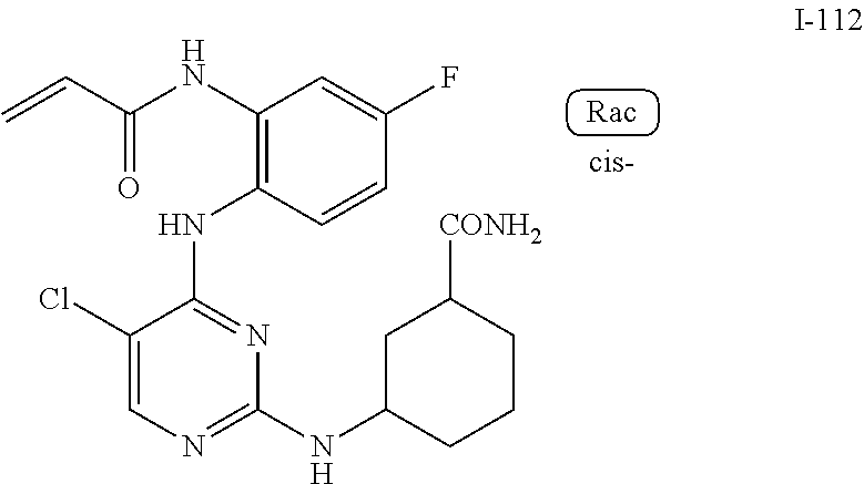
C1(Cl)=CN=C(NC2CCCC([CONH2])C2)N=C1NC1=C(NC(C=C)=O)C=C(F)C=C1
